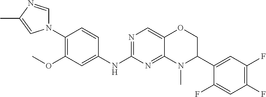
N1(C2=C(OC)C=C(NC3=NC=C4C(=N3)N(C)C(C3=CC(F)=C(F)C=C3F)CO4)C=C2)C=NC(C)=C1
